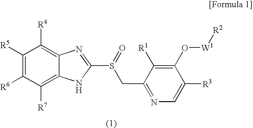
C1([R5])=C([R6])C([R7])=C2C(=C1[R4])N=C(S(CC1=NC=C([R3])C(O[W1][R2])=C1[R1])=O)N2
